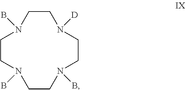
C1CN(B)CCN(B)CCN(B)CCN1[D]
